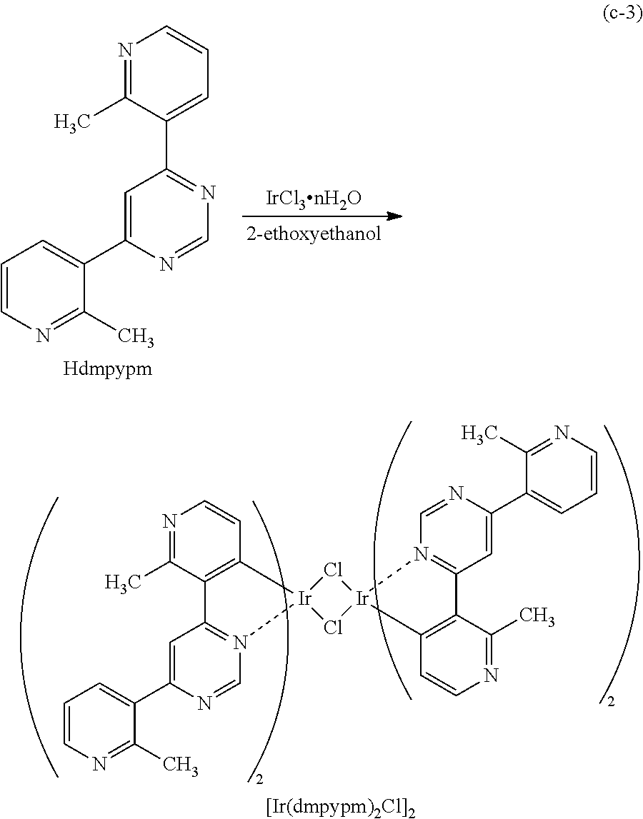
C1=C(C2=CC=CN=C2C)N=CN=C1C1=CC=CN=C1C.C1=C(C2=CC=CN=C2C)N=CN2=C1C1=C(C=CN=C1C)[Ir]21Cl[Ir]2(Cl1)N1=C(C=C(C3=CC=CN=C3C)N=C1)C1=C2C=CN=C1C
